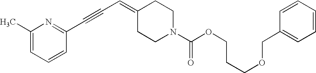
C1(C)=CC=CC(C#CC=C2CCN(C(OCCCOCC3=CC=CC=C3)=O)CC2)=N1
